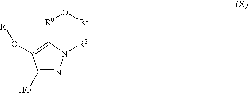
C1(O)=NN([R2])C([R0]O[R1])=C1O[R4]
